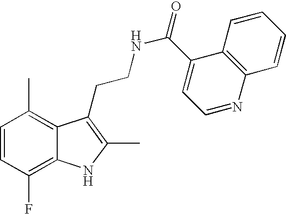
C1=CC(F)=C2C(=C1C)C(CCNC(=O)C1=CC=NC3=C1C=CC=C3)=C(C)N2
